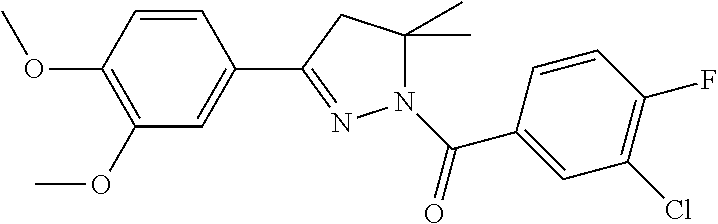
C1=CC(OC)=C(OC)C=C1C1=NN(C(C2=CC(Cl)=C(F)C=C2)=O)C(C)(C)C1
